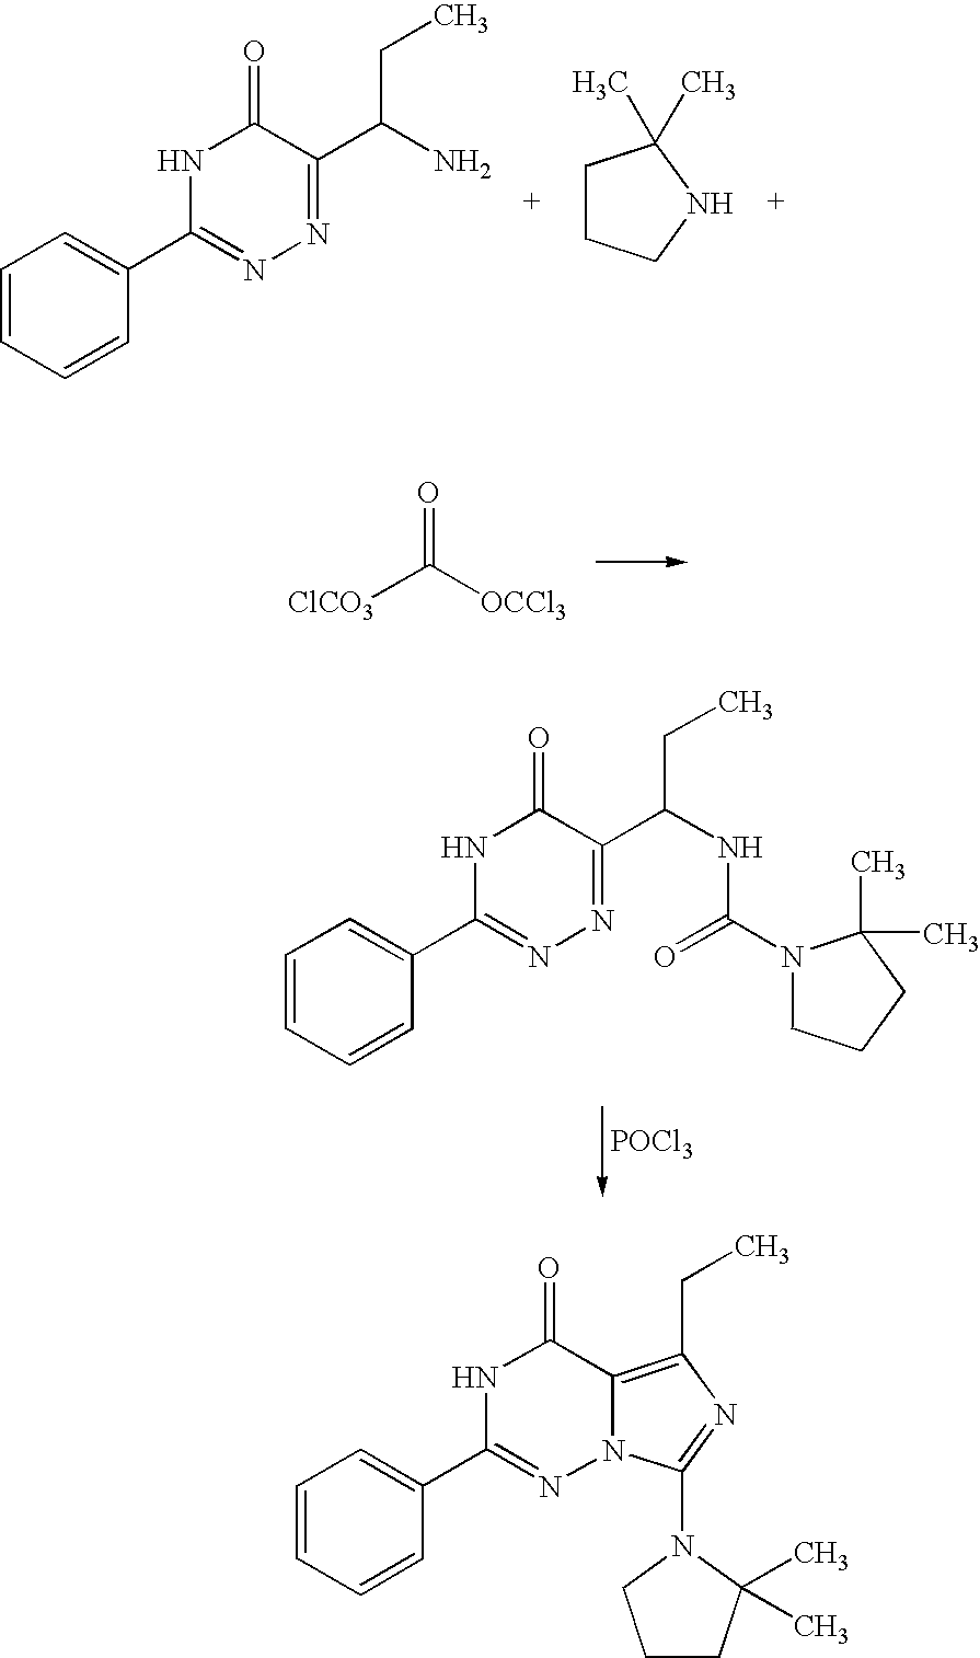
C1=CC=CC(C2=NN=C(C(N)CC)C(=O)N2)=C1.C1CCNC1(C)C.C1=CC=CC(C2=NN=C(C(NC(N3CCCC3(C)C)=O)CC)C(=O)N2)=C1.[POCl3].[ClCO3]C([OCCl3])=O.C1=CC=CC(C2=NN3C(=C(CC)N=C3N3CCCC3(C)C)C(=O)N2)=C1
